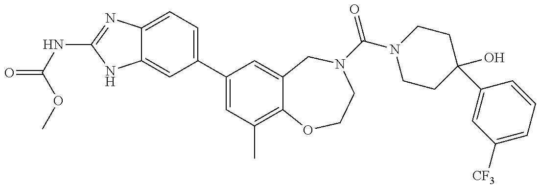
C12=CC=C(C3=CC(C)=C4C(=C3)CN(C(=O)N3CCC(C5=CC([CF3])=CC=C5)(O)CC3)CCO4)C=C1NC(NC(OC)=O)=N2
